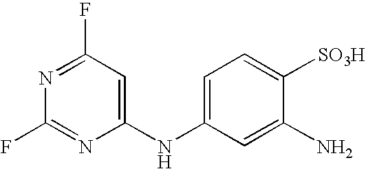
C1(F)=NC(F)=NC(NC2=CC=C([SO3H])C(N)=C2)=C1
